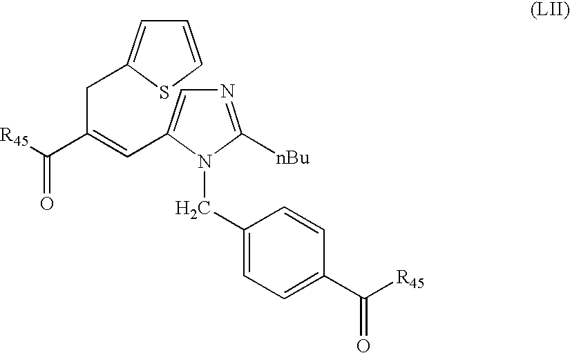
[R45]C(C(CC1=CC=CS1)=CC1=CN=C([nBu])N1CC1=CC=C(C([R45])=O)C=C1)=O
